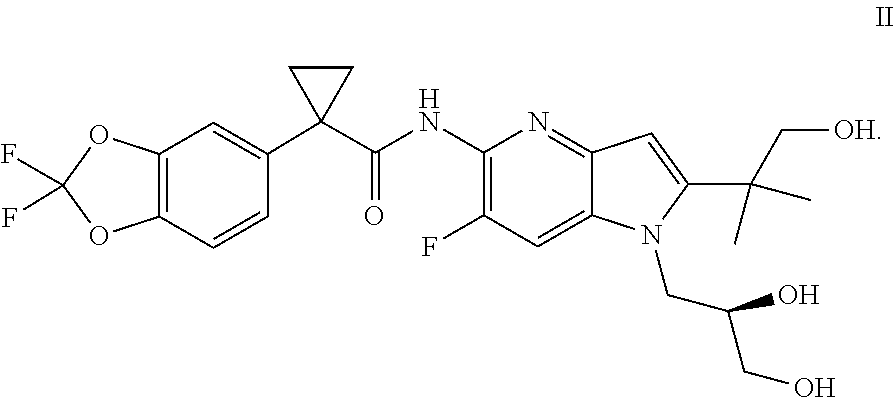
FC1(F)OC2=C(O1)C=CC(C1(C(NC3=C(F)C=C4C(=N3)C=C(C(C[OH])(C)C)N4CC(CO)O)=O)CC1)=C2
